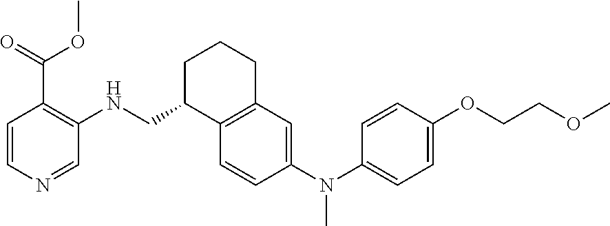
C1=CC(N(C2=CC=C(OCCOC)C=C2)C)=CC2=C1C(CNC1=C(C(=O)OC)C=CN=C1)CCC2
